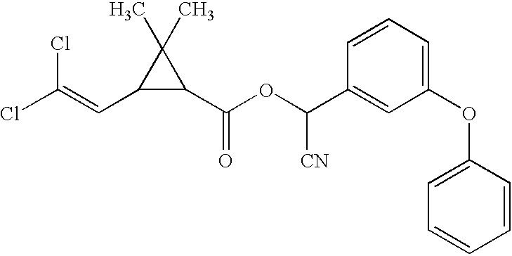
C(Cl)(=CC1C(C(OC([CN])C2=CC(OC3=CC=CC=C3)=CC=C2)=O)C1(C)C)Cl
